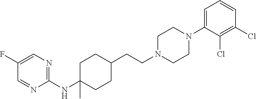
C1(NC2(C)CCC(CCN3CCN(C4=CC=CC(Cl)=C4Cl)CC3)CC2)=NC=C(F)C=N1
